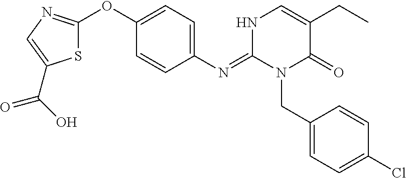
C1(N=C2N(CC3=CC=C(Cl)C=C3)C(=O)C(CC)=CN2)=CC=C(OC2=NC=C(C(O)=O)S2)C=C1
